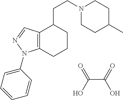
C12=C(CCCC1CCN1CCC(C)CC1)N(C1=CC=CC=C1)N=C2.C(C(=O)O)(O)=O
